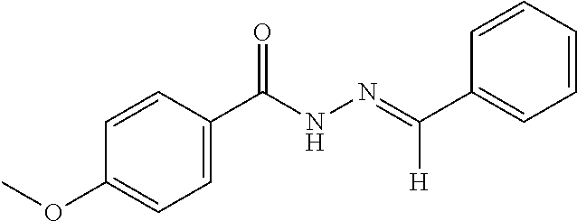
C1=CC=CC=C1C(=NNC(C1=CC=C(OC)C=C1)=O)[H]
